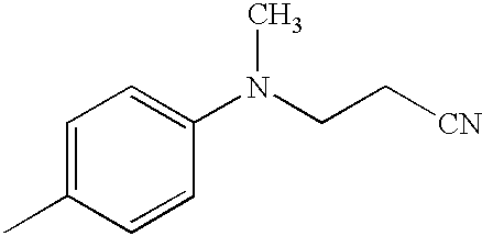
C1=C(C)C=CC(N(CC[CN])C)=C1
